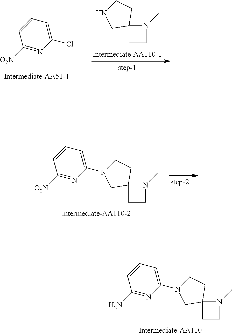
C1(N)=NC(N2CCC3(CCN3C)C2)=CC=C1.C1([O2N])=NC(N2CCC3(CCN3C)C2)=CC=C1.C1([O2N])=NC(Cl)=CC=C1.C1CN(C)C12CCNC2
